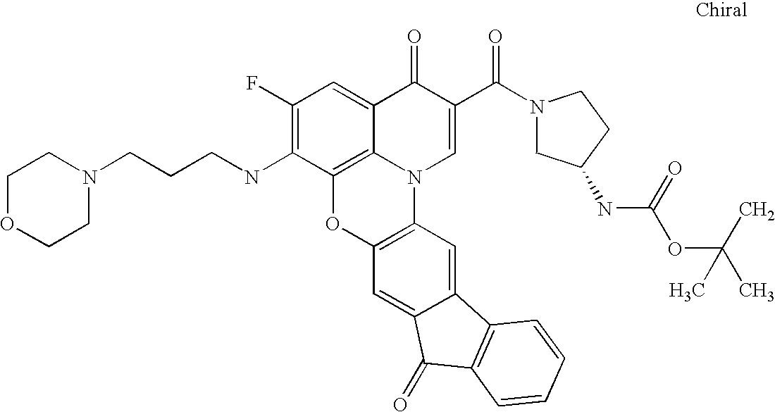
C1(F)=C(NCCCN2CCOCC2)C2=C3C(=C1)C(=O)C(C(N1CC(NC(=O)OC(C)(C)C)CC1)=O)=CN3C1=C(O2)C=C2C(=C1)C1=C(C2=O)C=CC=C1
